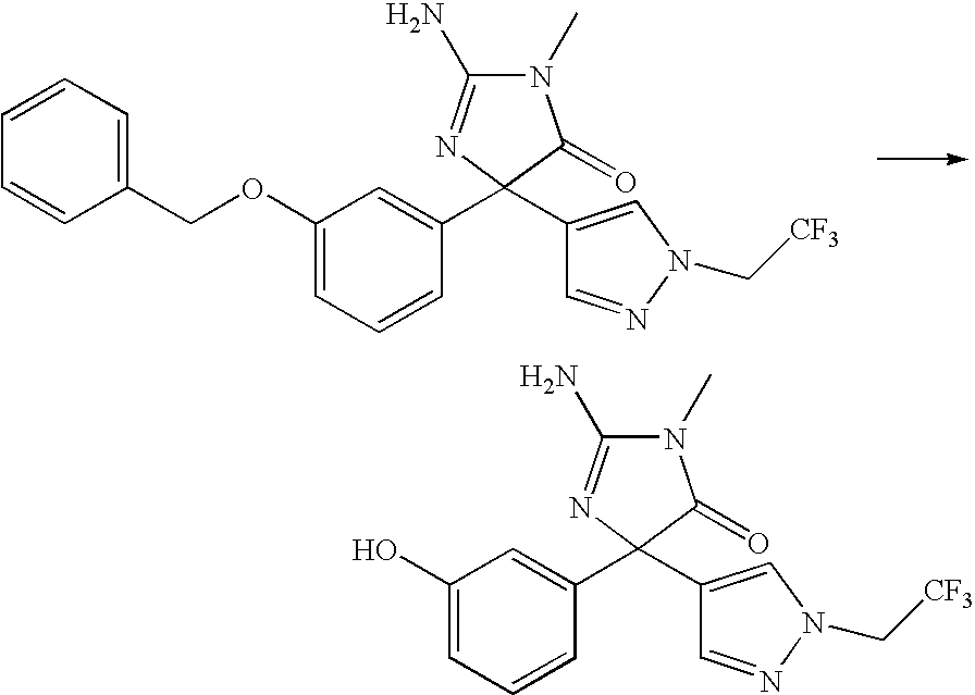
O(C1=CC=CC(C2(C3=CN(C[CF3])N=C3)C(=O)N(C)C(N)=N2)=C1)CC1=CC=CC=C1.OC1=CC=CC(C2(C3=CN(C[CF3])N=C3)C(=O)N(C)C(N)=N2)=C1
